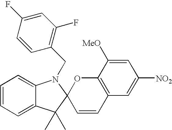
C1=CC=C2C(=C1)C(C)(C)C1(N2CC2=C(F)C=C(F)C=C2)C=CC2=C(O1)C([MeO])=CC([NO2])=C2
